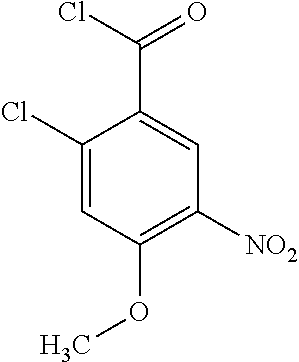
C1(Cl)=CC(OC)=C([NO2])C=C1C(Cl)=O
